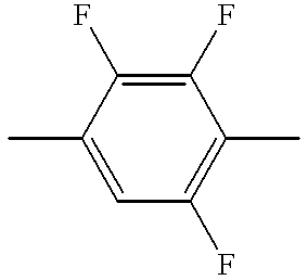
CC1=CC(F)=C(C)C(F)=C1F
